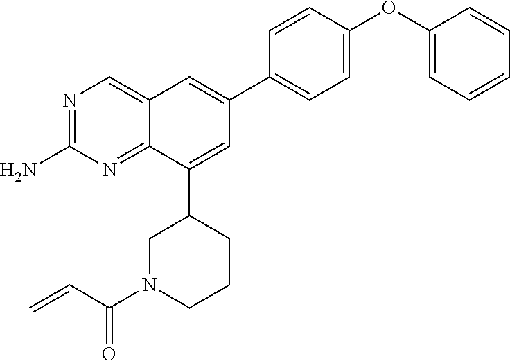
N1=C(N)N=C2C(=C1)C=C(C1=CC=C(OC3=CC=CC=C3)C=C1)C=C2C1CN(C(C=C)=O)CCC1
